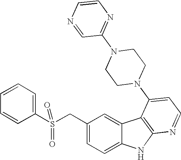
C1(CS(C2=CC=CC=C2)(=O)=O)=CC=C2C(=C1)C1=C(N2)N=CC=C1N1CCN(C2=NC=CN=C2)CC1
